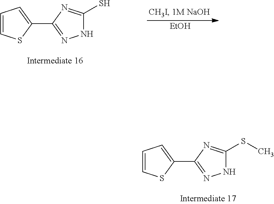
C1=CSC(C2=NNC(S)=N2)=C1.[EtOH].C1=CSC(C2=NNC(SC)=N2)=C1
